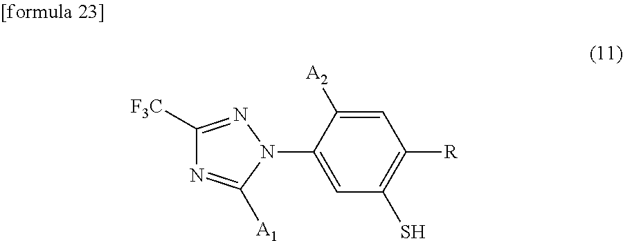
C1=C([A2])C(N2N=C([F3C])N=C2[A1])=CC(S)=C1[R]
